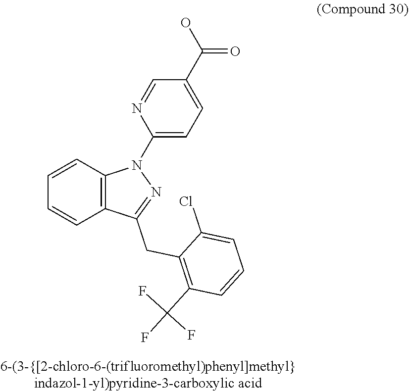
C12=C(C=CC=C1)N(C1=CC=C(C(O)=O)C=N1)N=C2CC1=C(C(F)(F)F)C=CC=C1Cl
